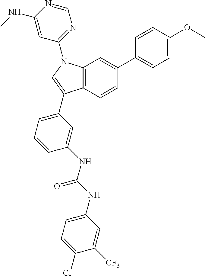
C12=C(C=CC(C3=CC=C(OC)C=C3)=C1)C(C1=CC=CC(NC(NC3=CC=C(Cl)C([CF3])=C3)=O)=C1)=CN2C1=NC=NC(NC)=C1
